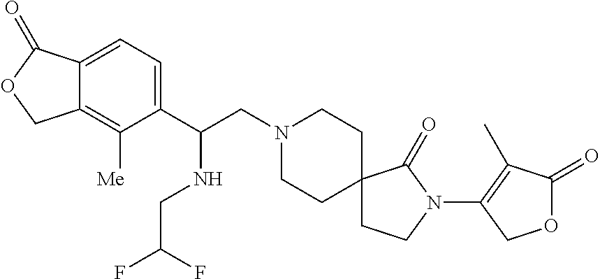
C1(C(CN2CCC3(CC2)CCN(C2=C(C)C(=O)OC2)C3=O)NCC(F)F)=CC=C2C(=C1[Me])COC2=O
